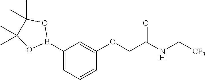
O(CC(NC[CF3])=O)C1=CC(B2OC(C)(C)C(C)(C)O2)=CC=C1
